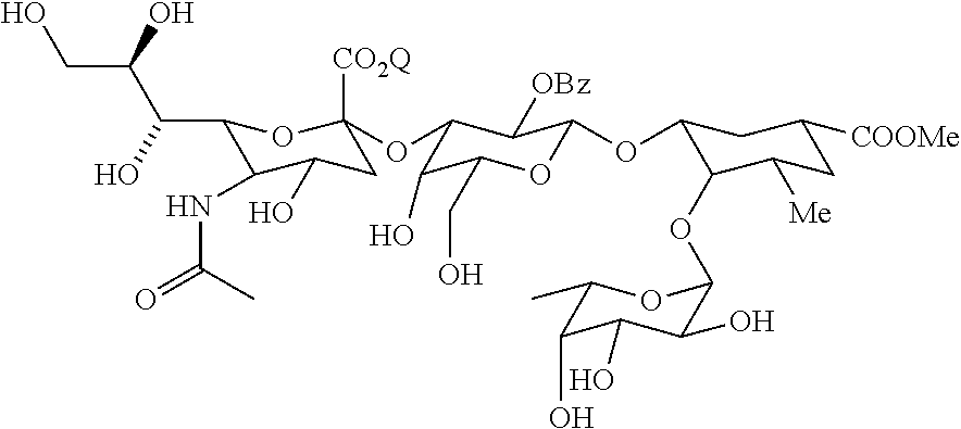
C1(OC2([CO2Q])CC(O)C(NC(=O)C)C(C(C(CO)O)O)O2)C(O)C(CO)OC(OC2C(OC3C(O)C(O)C(O)C(C)O3)C([Me])CC([COOMe])C2)C1[OBz]
